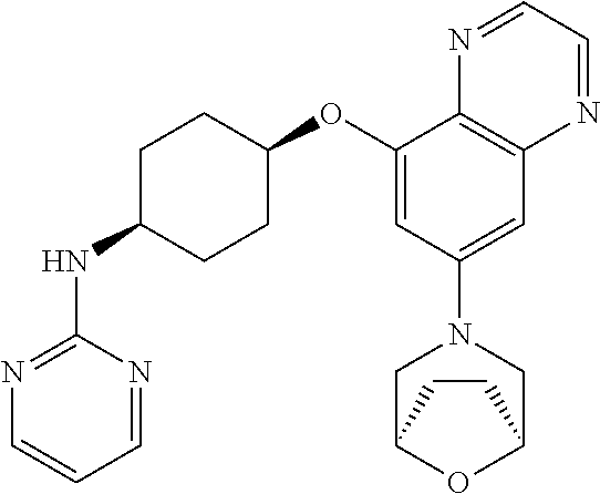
C1(OC2CCC(NC3=NC=CC=N3)CC2)=CC(N2CC3OC(C2)CC3)=CC2=C1N=CC=N2
